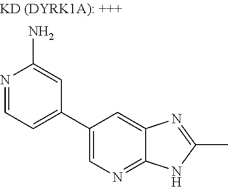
C1=NC(N)=CC(C2=CN=C3C(=C2)N=C(C)N3)=C1
